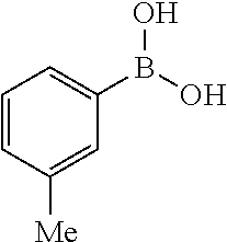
C1=CC([Me])=CC(B(O)O)=C1
